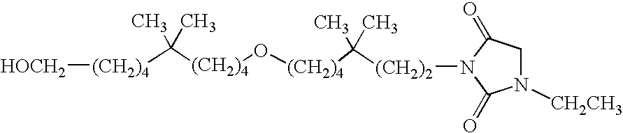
C([(CH2)4]O[(CH2)4]C(C)(C)[(CH2)2]N1C(=O)CN([CH2CH3])C1=O)(C)(C)[(CH2)4][HOCH2]
